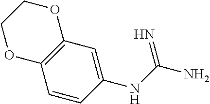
C1=CC(NC(N)=N)=CC2=C1OCCO2
